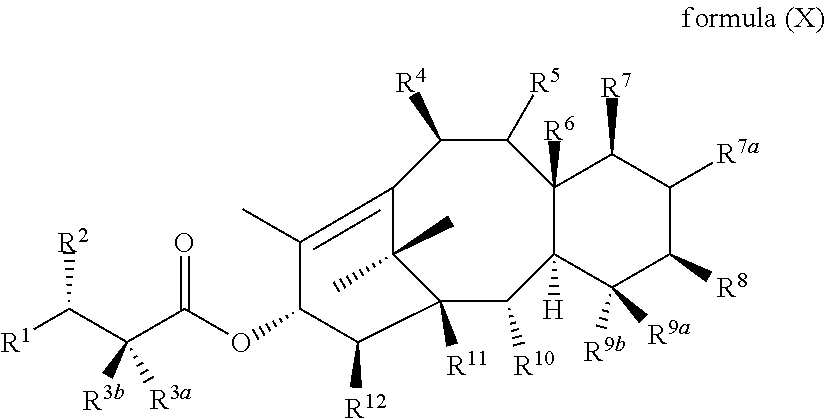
[R2]C(C(C(=O)OC1C(C)=C2C([R4])C([R5])C3([R6])C([H])(C([R9b])([R9a])C([R8])C([R7a])C3[R7])C([R10])C([R11])(C1[R12])C2(C)C)([R3a])[R3b])[R1]
